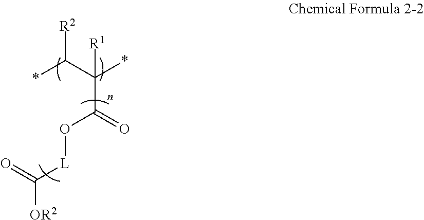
*C(C(*)([R1])C(=O)O[L]C([OR2])=O)[R2]
